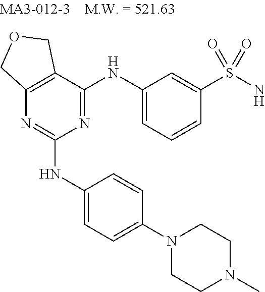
C12=C(C(NC3=CC=CC(S(N)(=O)=O)=C3)=NC(NC3=CC=C(N4CCN(C)CC4)C=C3)=N1)COC2
